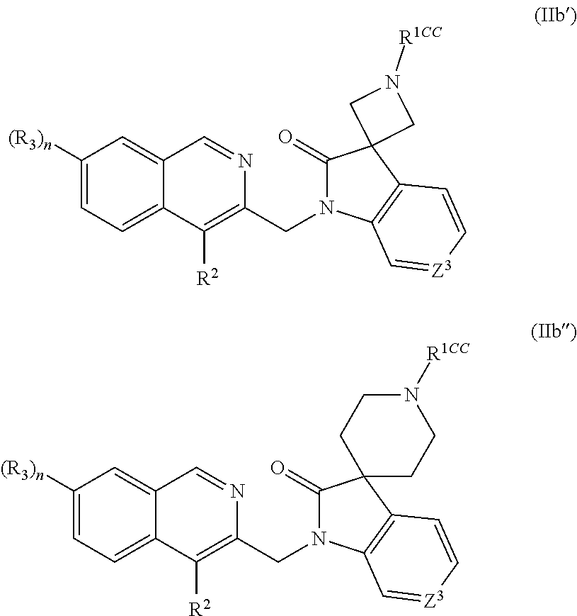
C1([(R3)n])=CC=C2C(=C1)C=NC(CN1C(=O)C3(C4=C1C=[Z3]C=C4)CN([R1CC])C3)=C2[R2].C1([(R3)n])=CC=C2C(=C1)C=NC(CN1C(=O)C3(C4=C1C=[Z3]C=C4)CCN([R1CC])CC3)=C2[R2]
